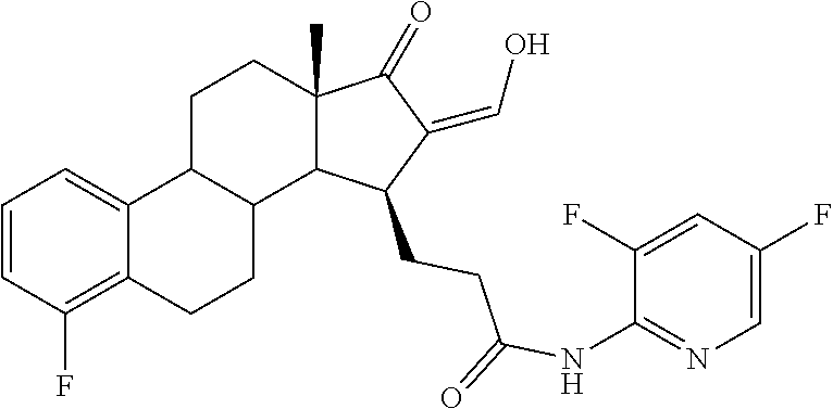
C1=CC(F)=C2C(=C1)C1C(CC2)C2C(C)(CC1)C(=O)C(=CO)C2CCC(NC1=NC=C(F)C=C1F)=O
